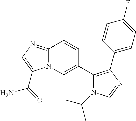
C12=NC=C(C(=O)N)N1C=C(C1=C(C3=CC=C(F)C=C3)N=CN1C(C)C)C=C2
